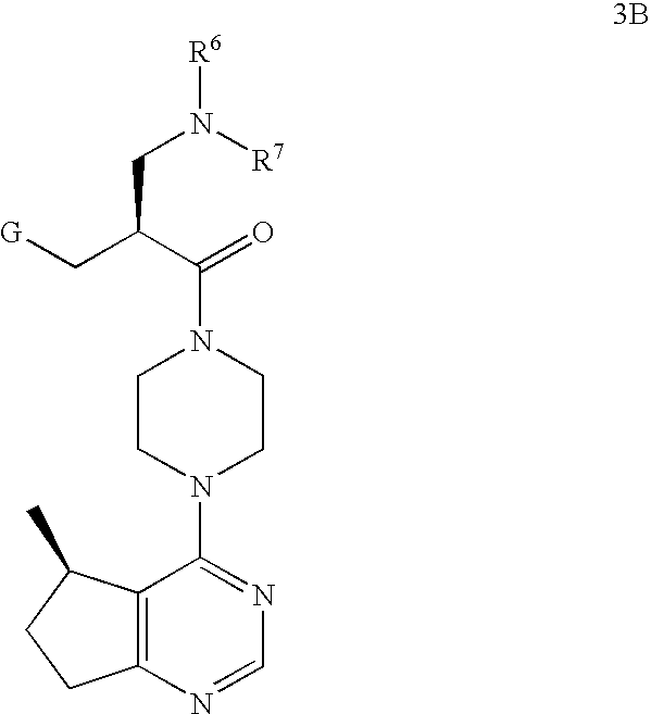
C(C(C[G])C(=O)N1CCN(C2=NC=NC3=C2C(C)CC3)CC1)N([R6])[R7]
